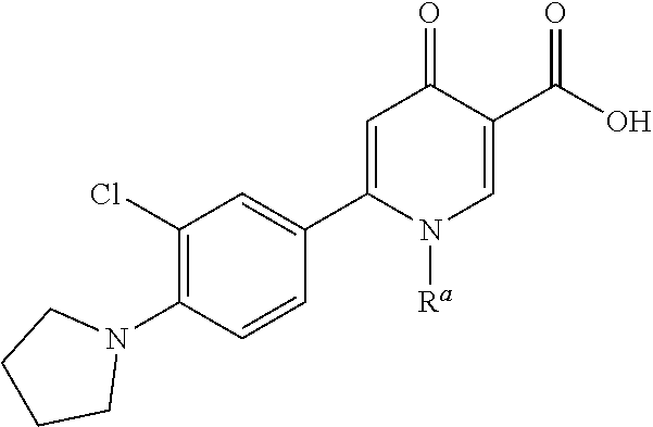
C1=C(C2=CC(Cl)=C(N3CCCC3)C=C2)N([Ra])C=C(C(O)=O)C1=O
